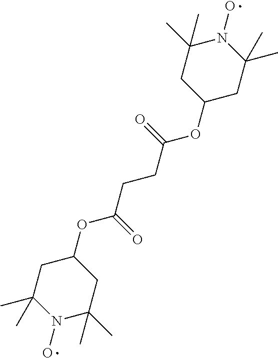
C1(OC(=O)CCC(OC2CC(C)(C)N(O)C(C)(C)C2)=O)CC(C)(C)N(O)C(C)(C)C1
